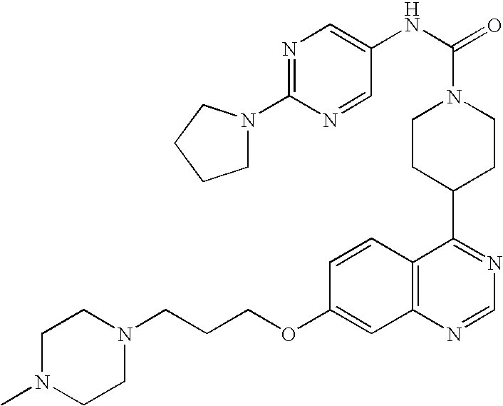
C1(OCCCN2CCN(C)CC2)=CC2=C(C=C1)C(C1CCN(C(=O)NC3=CN=C(N4CCCC4)N=C3)CC1)=NC=N2
